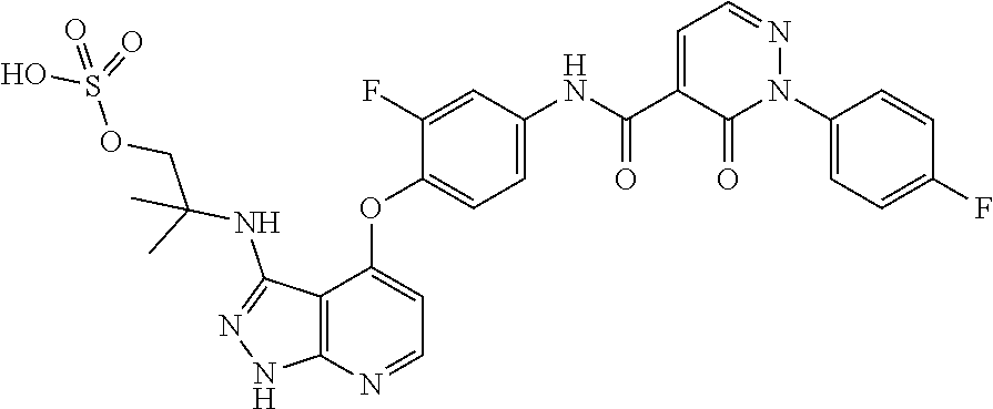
N1=C(NC(COS(O)(=O)=O)(C)C)C2=C(N=CC=C2OC2=CC=C(NC(C3=CC=NN(C4=CC=C(F)C=C4)C3=O)=O)C=C2F)N1
